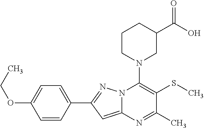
C1=C(C2=NN3C(=C2)N=C(C)C(SC)=C3N2CC(C(O)=O)CCC2)C=CC(OCC)=C1
